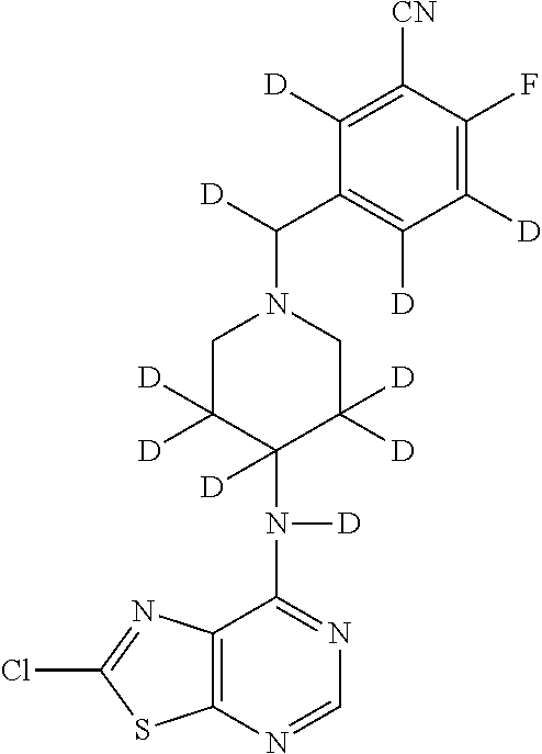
C12=C(N=CN=C1N([D])C1([D])C([D])([D])CN(C([D])C3=C([D])C([D])=C(F)C([CN])=C3[D])CC1([D])[D])SC(Cl)=N2
